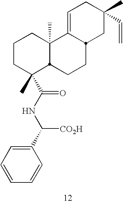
C1CC(C(=O)NC([CO2H])C2=CC=CC=C2)(C)C2C(C)(C1)C1=CCC(C)(C=C)CC1CC2
